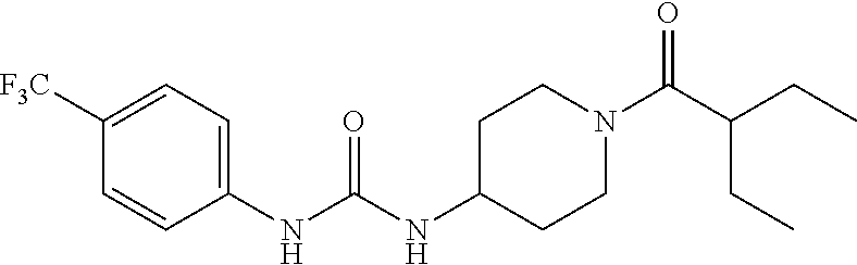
C1(NC(NC2CCN(C(C(CC)CC)=O)CC2)=O)=CC=C([F3C])C=C1
